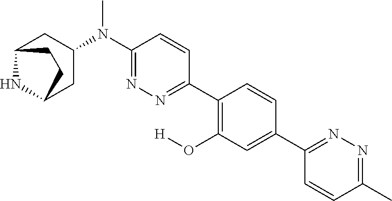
C12NC(CC(N(C3=NN=C(C4=C(O[H])C=C(C5=NN=C(C)C=C5)C=C4)C=C3)C)C1)CC2
